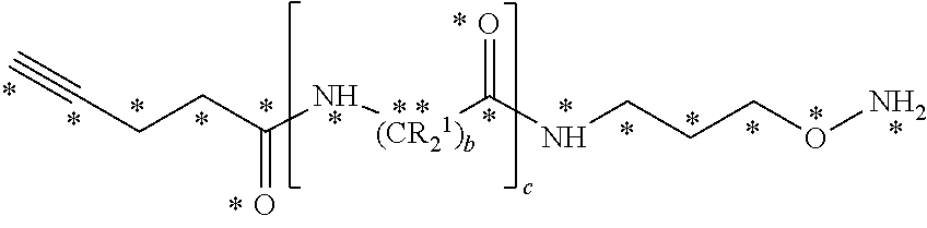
N([(CR21)b]C(=O)NCCCON)C(CCC#C)=O
